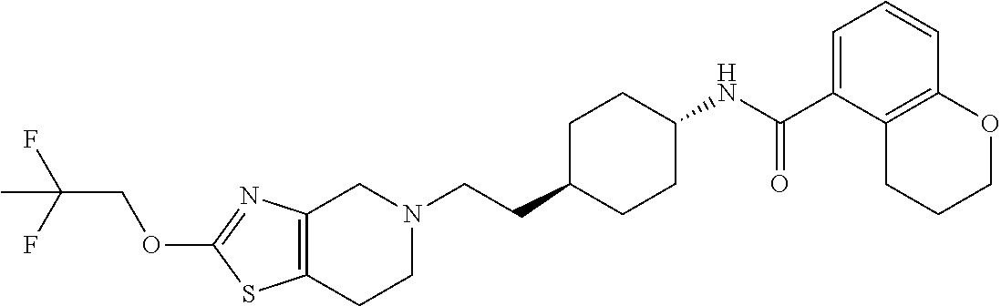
C12=C(CCN(CCC3CCC(NC(C4=CC=CC5=C4CCCO5)=O)CC3)C1)SC(OCC(F)(F)C)=N2
